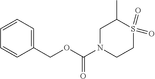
N1(C(OCC2=CC=CC=C2)=O)CCS(=O)(=O)C(C)C1
